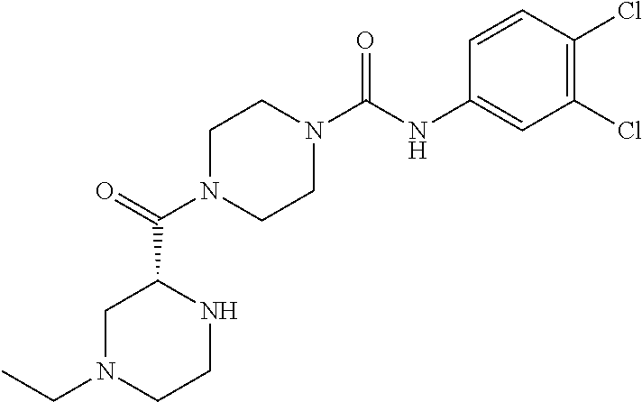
C1N(C(C2CN(CC)CCN2)=O)CCN(C(NC2=CC(Cl)=C(Cl)C=C2)=O)C1
